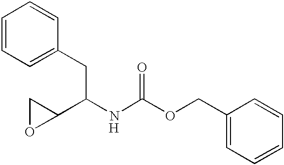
C1=CC=C(CC(NC(OCC2=CC=CC=C2)=O)C2CO2)C=C1.[H]
